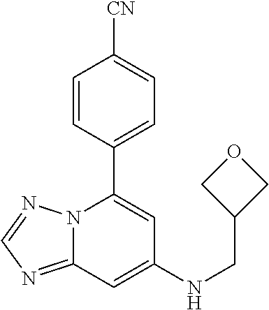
C12=NC=NN1C(C1=CC=C([CN])C=C1)=CC(NCC1COC1)=C2
